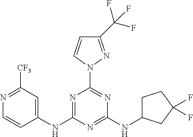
C1(NC2=NC(N3N=C(C(F)(F)F)C=C3)=NC(NC3CCC(F)(F)C3)=N2)=CC([CF3])=NC=C1
